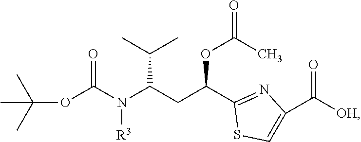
CC(OC(N([R3])C(CC(C1=NC(C([OH])=O)=CS1)OC(=O)C)C(C)C)=O)(C)C
